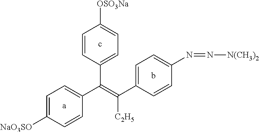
C1=CC([NaO3SO])=CC=C1C(=C([C2H5])C1=CC=C(N=N[N(CH3)2])C=C1)C1=CC=C([OSO3Na])C=C1.c.[a].b
